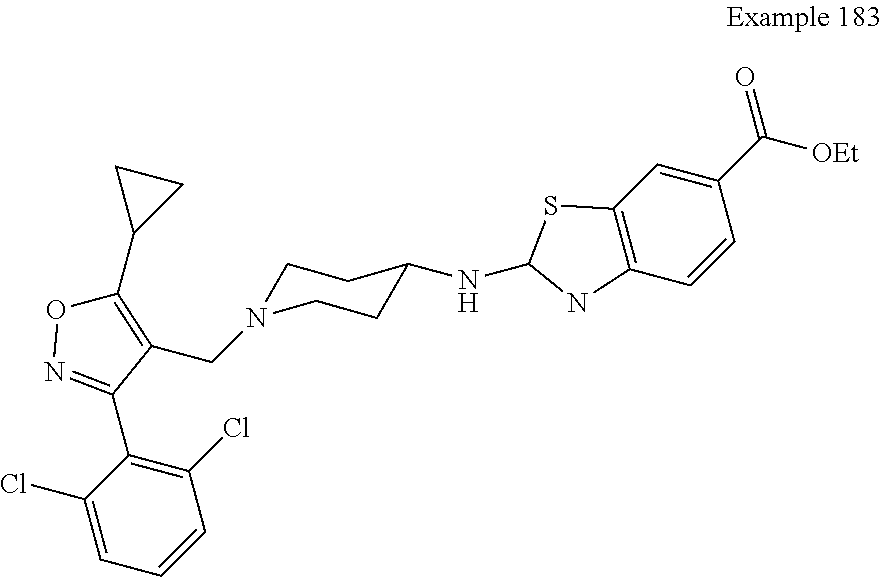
C1CN(CC2=C(C3CC3)ON=C2C2=C(Cl)C=CC=C2Cl)CCC1NC1NC2=C(S1)C=C(C([OEt])=O)C=C2
